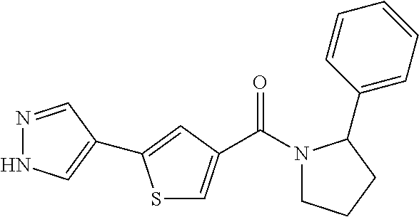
C(N1CCCC1C1=CC=CC=C1)(=O)C1=CSC(C2=CNN=C2)=C1
